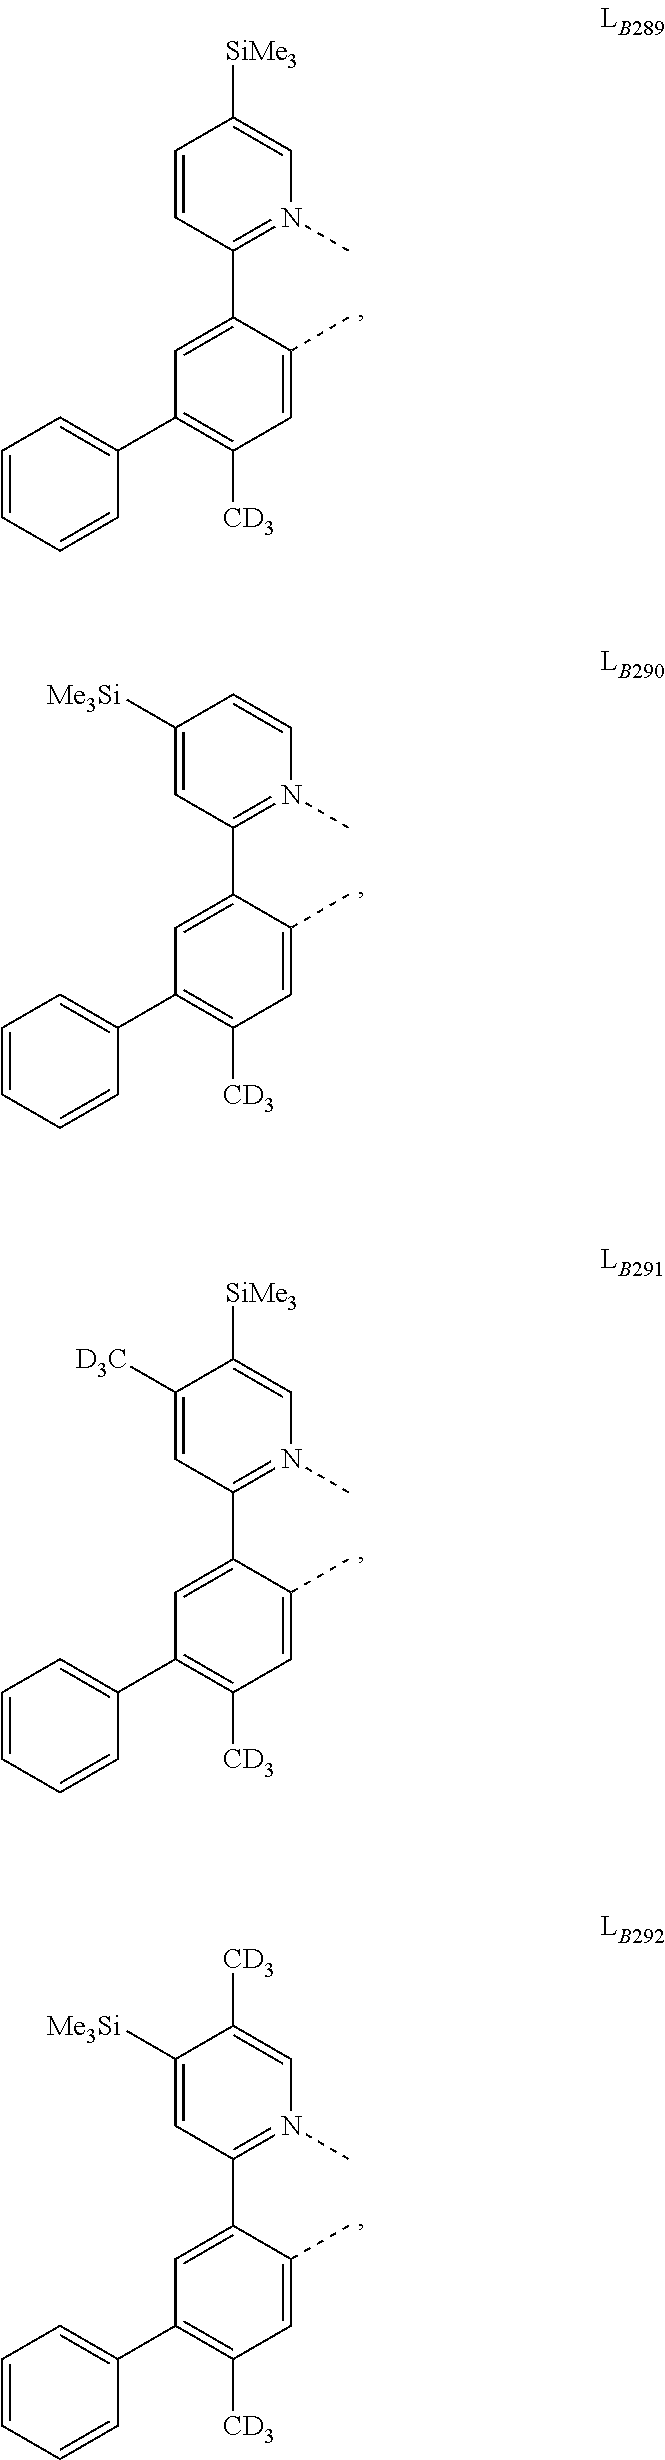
C1(C2=CC(C3=CC=CC=C3)=C([CD3])C=C2C)=N(C)C=C([SiMe3])C=C1.C1(C2=CC(C3=CC=CC=C3)=C([CD3])C=C2C)=N(C)C=CC([Me3Si])=C1.C1(C2=CC(C3=CC=CC=C3)=C([CD3])C=C2C)=N(C)C=C([SiMe3])C([D3C])=C1.C1(C2=CC(C3=CC=CC=C3)=C([CD3])C=C2C)=N(C)C=C([CD3])C([Me3Si])=C1
